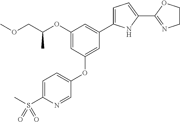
O(CC(OC1=CC(OC2=CC=C(S(C)(=O)=O)N=C2)=CC(C2=CC=C(C3=NCCO3)N2)=C1)C)C
